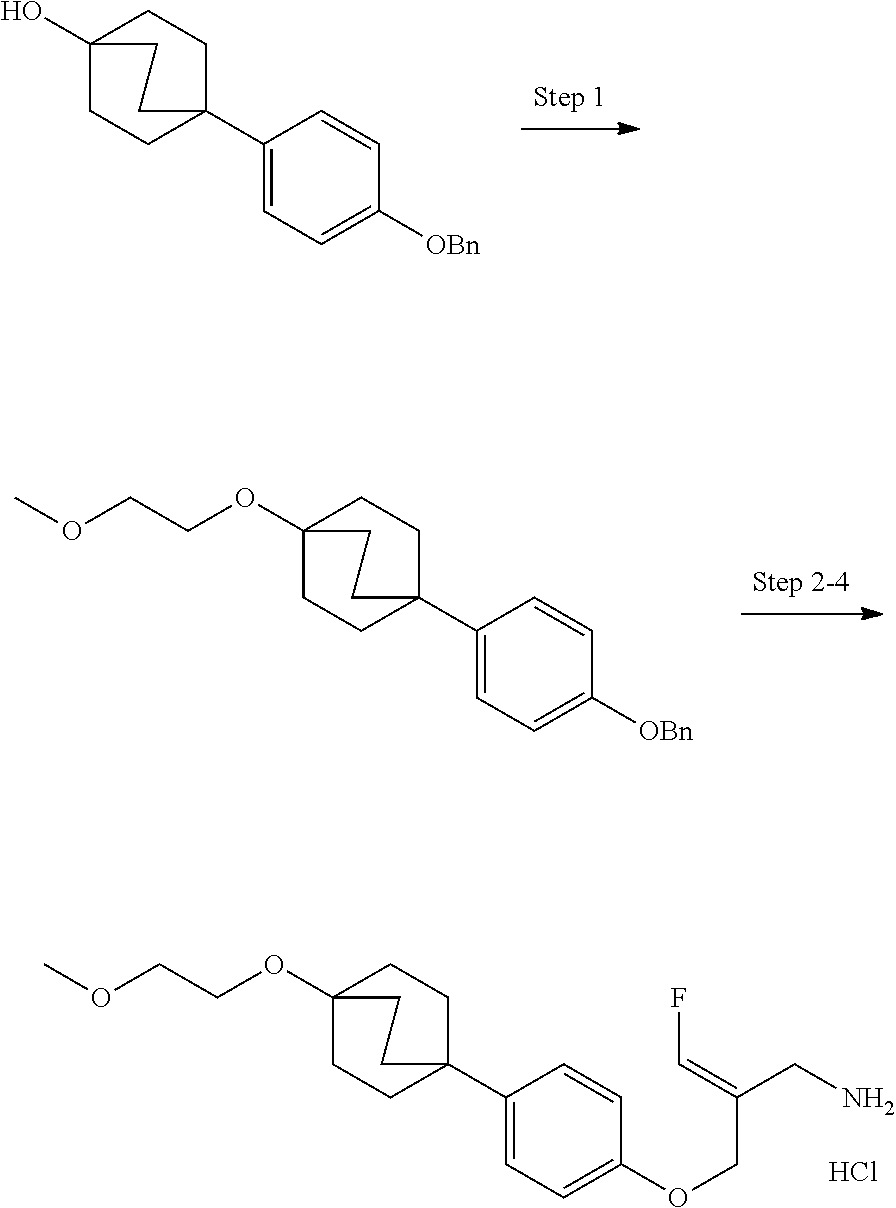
C1=C(C23CCC(O)(CC2)CC3)C=CC([OBn])=C1.C1=C(C23CCC(OCCOC)(CC2)CC3)C=CC([OBn])=C1.C1=C(C23CCC(OCCOC)(CC2)CC3)C=CC(OCC(=CF)CN)=C1.Cl
